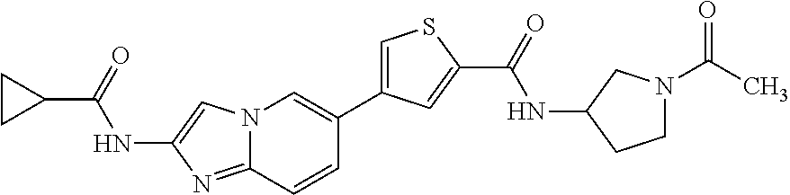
C1CC1C(=O)NC1=CN2C(=N1)C=CC(C1=CSC(C(=O)NC3CCN(C(C)=O)C3)=C1)=C2
